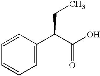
C1=CC=CC=C1C(C(O)=O)CC
